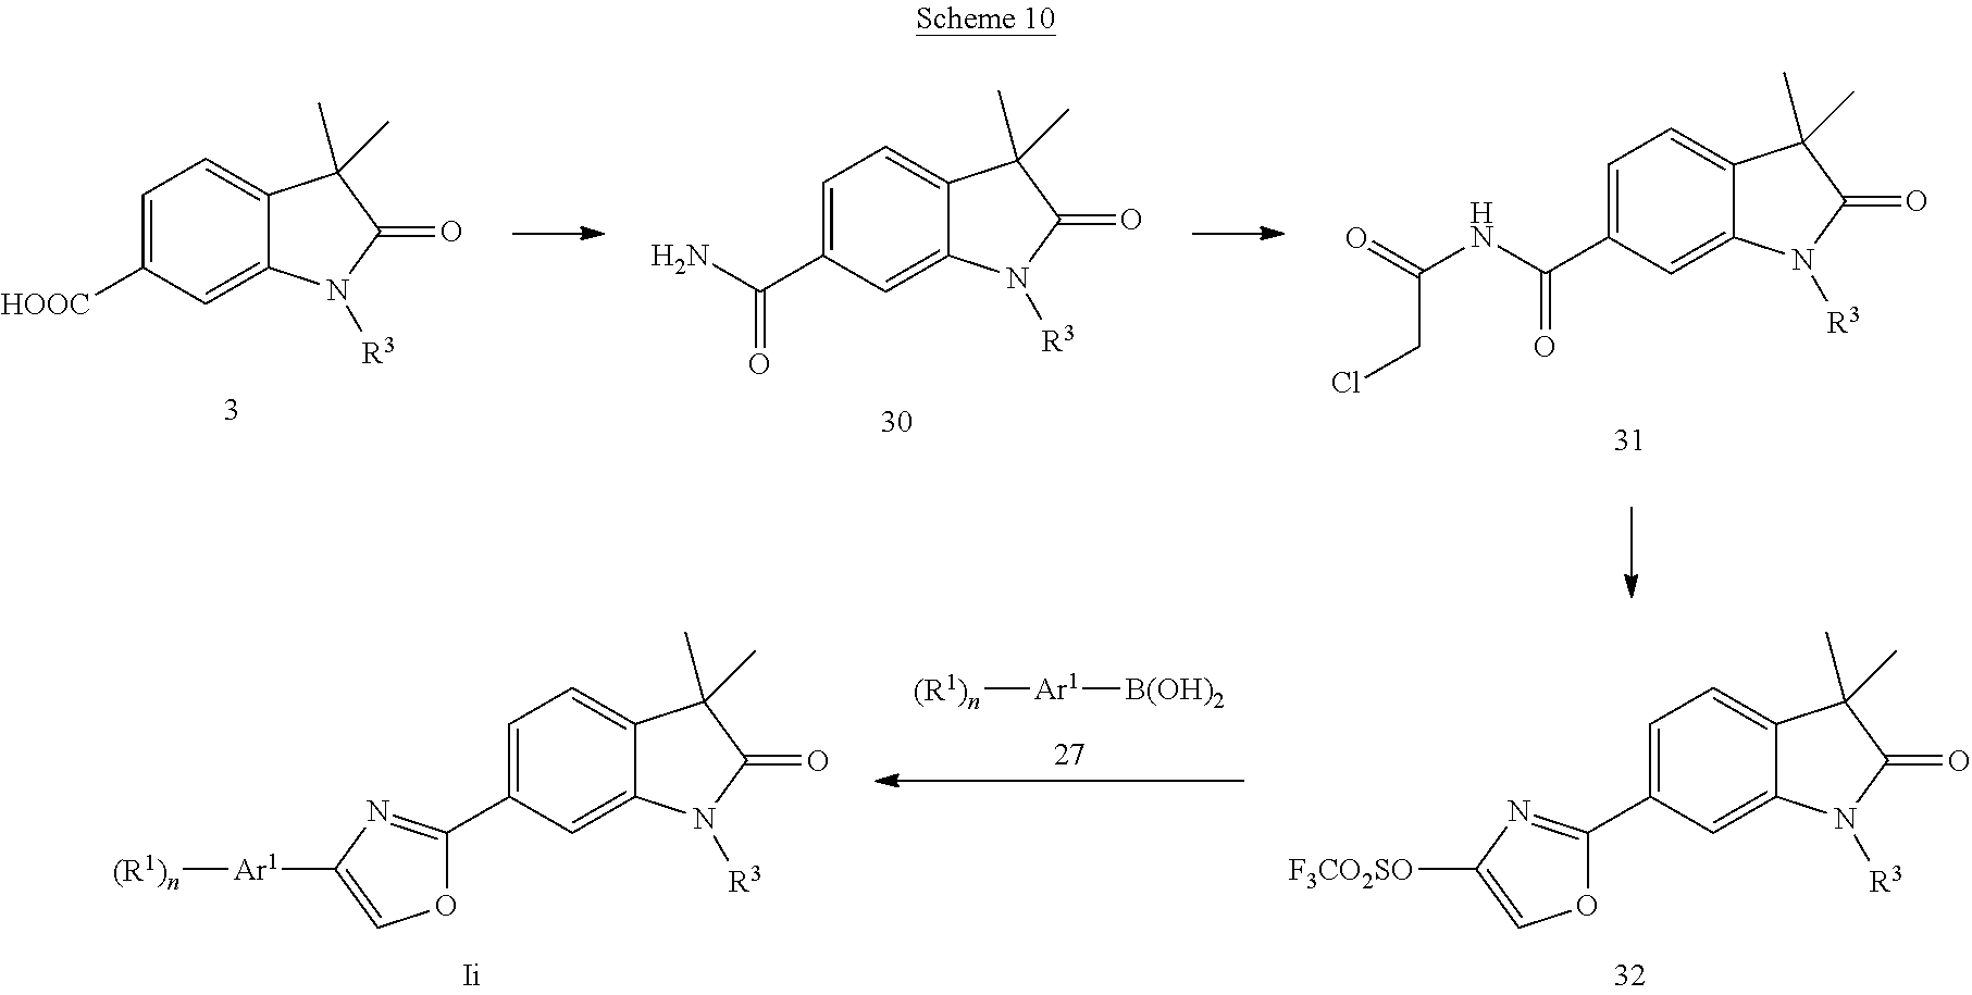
C1=C([HOOC])C=C2C(=C1)C(C)(C)C(=O)N2[R3].C1=C(C(=O)N)C=C2C(=C1)C(C)(C)C(=O)N2[R3].C1=C(C(=O)NC(CCl)=O)C=C2C(=C1)C(C)(C)C(=O)N2[R3].C1=C(C2=NC([F3CO2SO])=CO2)C=C2C(=C1)C(C)(C)C(=O)N2[R3].[(R1)n][Ar1][B(OH)2].C1=C(C2=NC([Ar1][(R1)n])=CO2)C=C2C(=C1)C(C)(C)C(=O)N2[R3]
